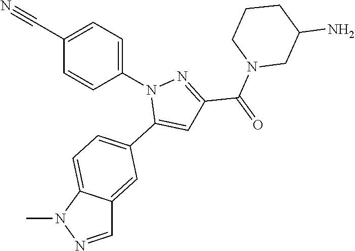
C1(C#N)=CC=C(N2C(C3=CC=C4C(=C3)C=NN4C)=CC(C(N3CC(N)CCC3)=O)=N2)C=C1
